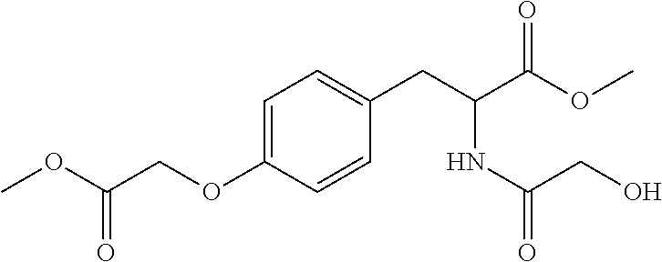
O(C1=CC=C(CC(C(OC)=O)NC(=O)CO)C=C1)CC(OC)=O
